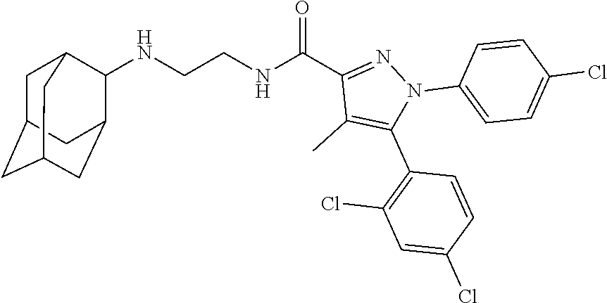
N(CCNC(C1=NN(C2=CC=C(Cl)C=C2)C(C2=C(Cl)C=C(Cl)C=C2)=C1C)=O)C1C2CC3CC(CC1C3)C2
